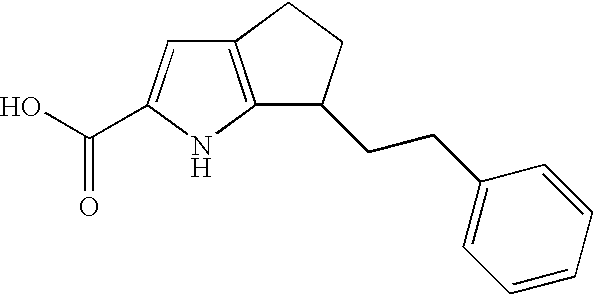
C12=C(NC(C(O)=O)=C1)C(CCC1=CC=CC=C1)CC2
